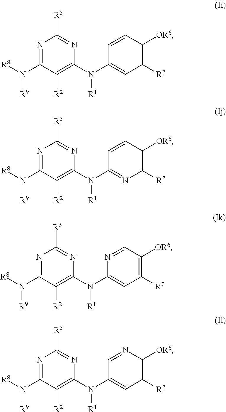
N1=C(N([R8])[R9])C([R2])=C(N(C2=CC([R7])=C([OR6])C=C2)[R1])N=C1[R5].N1=C(N([R8])[R9])C([R2])=C(N(C2=NC([R7])=C([OR6])C=C2)[R1])N=C1[R5].N1=C(N([R8])[R9])C([R2])=C(N(C2=CC([R7])=C([OR6])C=N2)[R1])N=C1[R5].N1=C(N([R8])[R9])C([R2])=C(N(C2=CC([R7])=C([OR6])N=C2)[R1])N=C1[R5]
